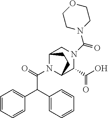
N1(C(N2CCOCC2)=O)CC2N(C(=O)C(C3=CC=CC=C3)C3=CC=CC=C3)C(C1C(O)=O)CC2
